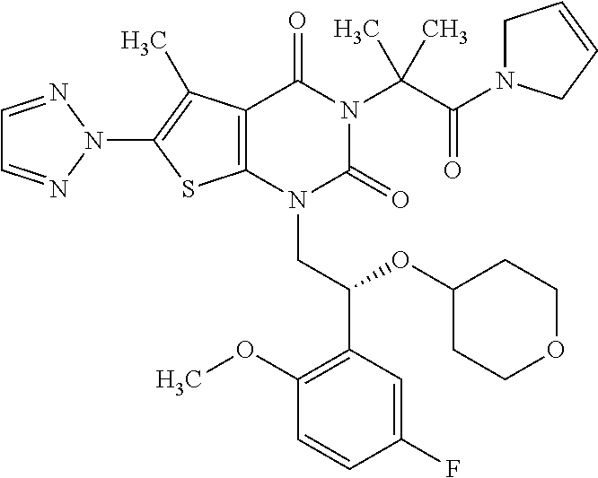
C12=C(C(C)=C(N3N=CC=N3)S1)C(=O)N(C(C(=O)N1CC=CC1)(C)C)C(=O)N2CC(C1=C(OC)C=CC(F)=C1)OC1CCOCC1
